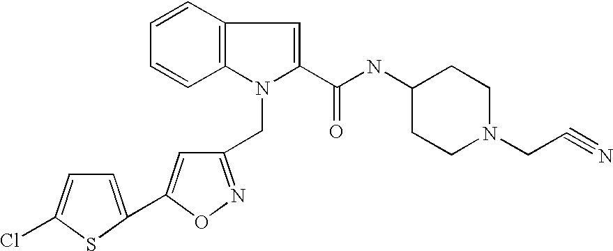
C1=CC2=C(C=C1)N(CC1=NOC(C3=CC=C(Cl)S3)=C1)C(C(=O)NC1CCN(CC#N)CC1)=C2
